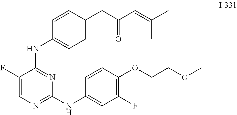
C1(F)=CN=C(NC2=CC(F)=C(OCCOC)C=C2)N=C1NC1=CC=C(CC(C=C(C)C)=O)C=C1
